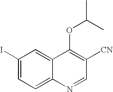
C1(I)=CC=C2C(=C1)C(OC(C)C)=C([CN])C=N2
